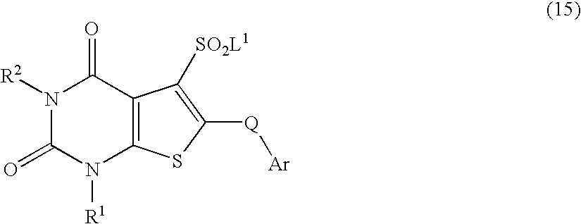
N1([R2])C(=O)N([R1])C2=C(C1=O)C([SO2L1])=C([Q][Ar])S2
